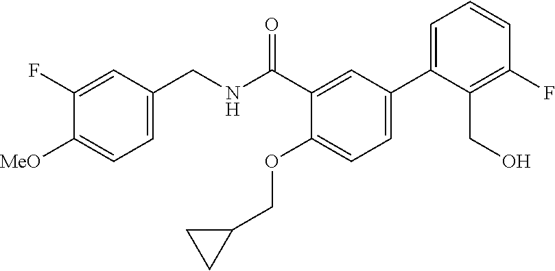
C1=C(CNC(C2=CC(C3=CC=CC(F)=C3CO)=CC=C2OCC2CC2)=O)C=C(F)C([MeO])=C1
